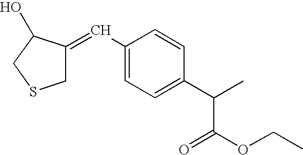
C1(C=C2CSCC2O)=CC=C(C(C)C(OCC)=O)C=C1
